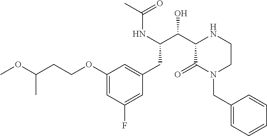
C1(OCCC(OC)C)=CC(F)=CC(CC(C(C2C(=O)N(CC3=CC=CC=C3)CCN2)O)NC(C)=O)=C1
